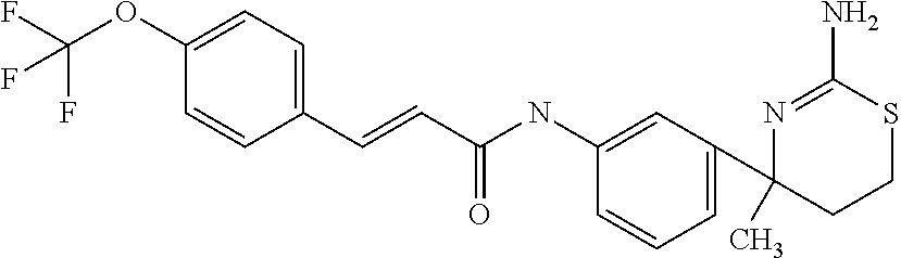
C1(C=CC(NC2=CC(C3(C)CCSC(N)=N3)=CC=C2)=O)=CC=C(OC(F)(F)F)C=C1
